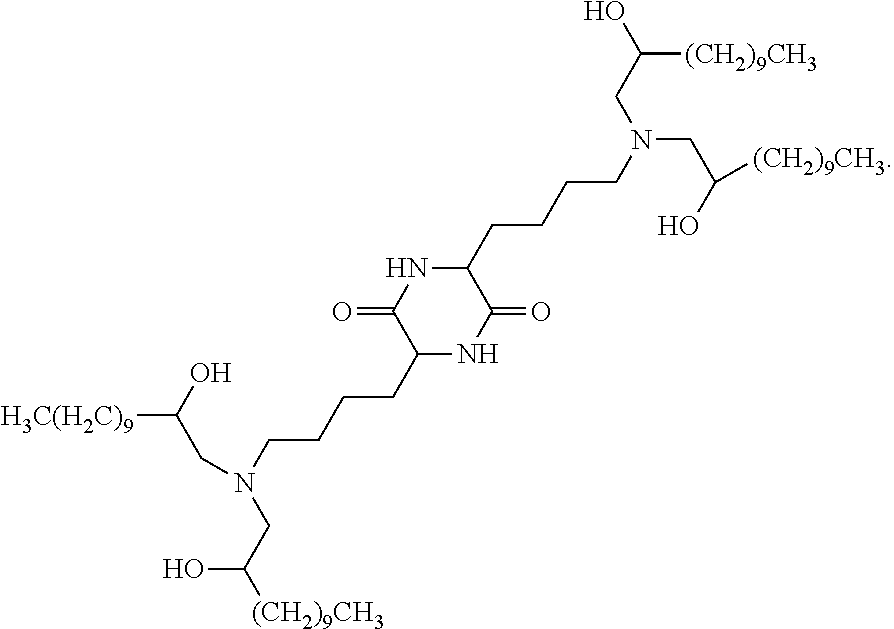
[H3C(H2C)9]C(O)CN(CCCCC1NC(=O)C(CCCCN(CC(O)[(CH2)9CH3])CC(O)[(CH2)9CH3])NC1=O)CC([(CH2)9CH3])O
